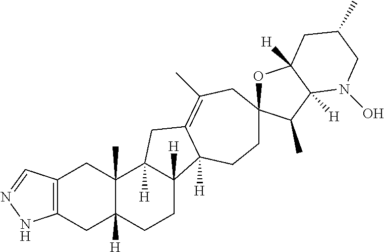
C1CC2([H])C([H])(CC3=C(C)CC4(OC5([H])C([H])(C4C)N(O)CC(C)C5)CCC23[H])C2(C)C1([H])CC1=C(C2)C=NN1
